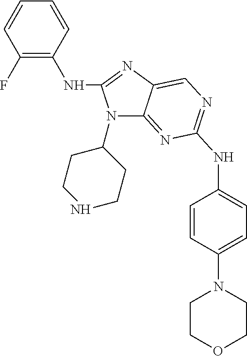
C12=NC(NC3=CC=C(N4CCOCC4)C=C3)=NC=C1N=C(NC1=C(F)C=CC=C1)N2C1CCNCC1
